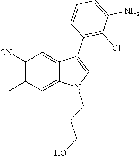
C1([CN])=C(C)C=C2C(=C1)C(C1=C(Cl)C(N)=CC=C1)=CN2CCCO
